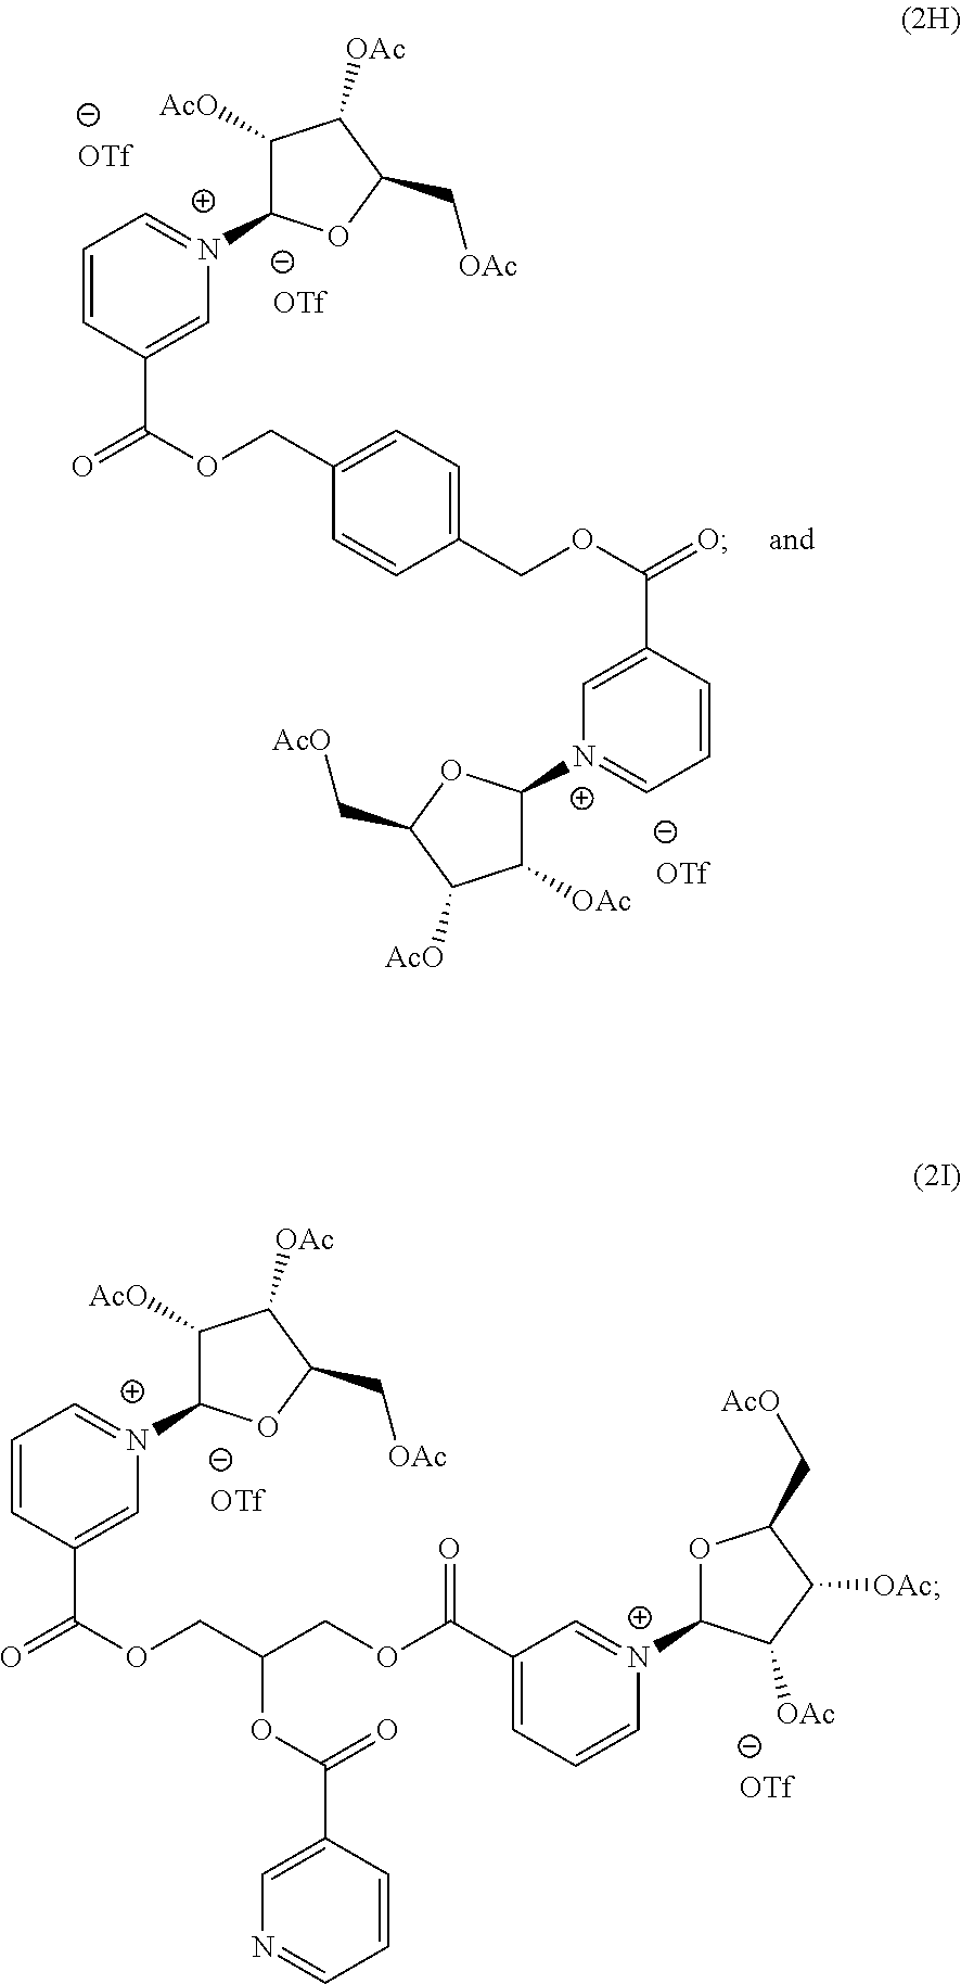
C1([N+]2=CC=CC(C(OCC(COC(C3=CC=C[N+](C4OC(C[AcO])C([OAc])C4[OAc])=C3)=O)OC(C3=CN=CC=C3)=O)=O)=C2)C([AcO])C([OAc])C(C[OAc])O1.C1([N+]2=CC=CC(C(OCC3=CC=C(COC(=O)C4=C[N+](C5C([OAc])C([AcO])C(C[AcO])O5)=CC=C4)C=C3)=O)=C2)C([AcO])C([OAc])C(C[OAc])O1
